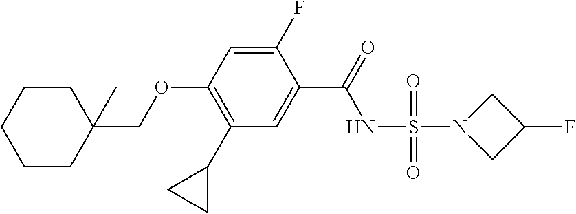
O(C1=C(C2CC2)C=C(C(=O)NS(N2CC(F)C2)(=O)=O)C(F)=C1)CC1(C)CCCCC1
